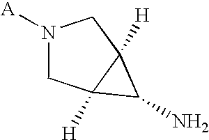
[A]N1CC2([H])C([H])(C1)C2N
